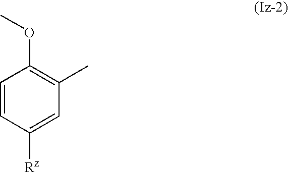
O(C1=C(C)C=C([Rz])C=C1)C
